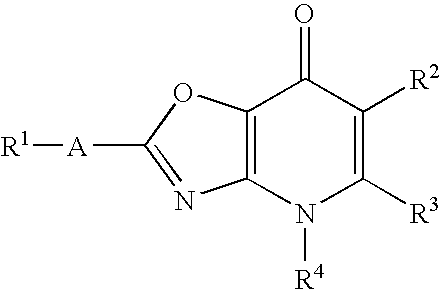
[R1][A]C1=NC2=C(O1)C(=O)C([R2])=C([R3])N2[R4]
